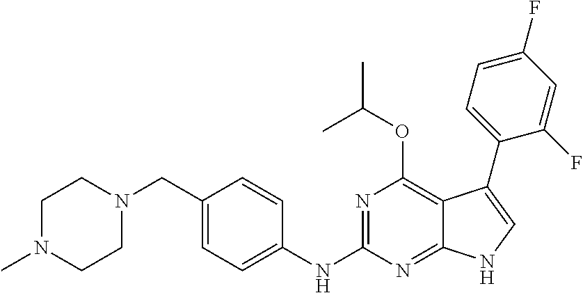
C1N(C)CCN(CC2=CC=C(NC3=NC(OC(C)C)=C4C(=N3)NC=C4C3=CC=C(F)C=C3F)C=C2)C1
